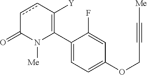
C1(C2=C([Y])ccC(=O)N2[Me])=CC=C(OCC#C[Me])C=C1F
